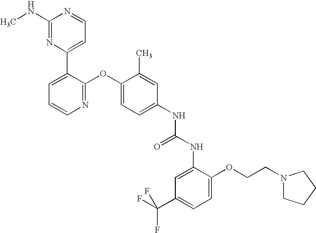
C1(NC)=NC(C2=CC=CN=C2OC2=CC=C(NC(=O)NC3=CC(C(F)(F)F)=CC=C3OCCN3CCCC3)C=C2C)=CC=N1
